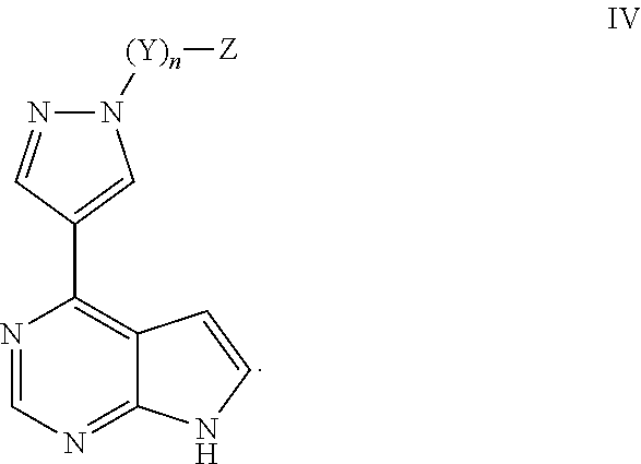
N1=CN=C2C(=C1C1=CN([(Y)n][Z])N=C1)C=CN2
